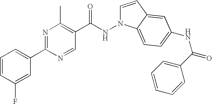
C1=CC(F)=CC(C2=NC(C)=C(C(NN3C=CC4=CC(NC(C5=CC=CC=C5)=O)=CC=C34)=O)C=N2)=C1
